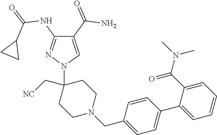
C1(C(=O)N)=CN(C2(C[NC])CCN(CC3=CC=C(C4=CC=CC=C4C(N(C)C)=O)C=C3)CC2)N=C1NC(=O)C1CC1
